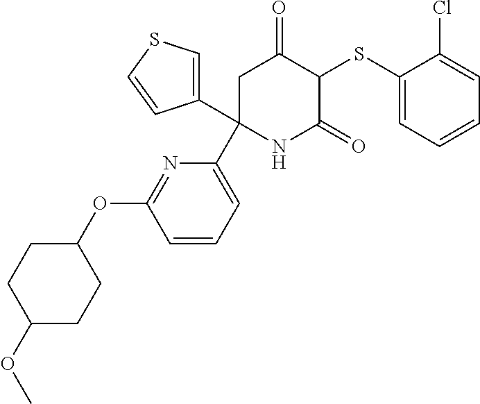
C1(SC2C(=O)CC(C3=CC=CC(OC4CCC(OC)CC4)=N3)(C3=CSC=C3)NC2=O)=CC=CC=C1Cl
